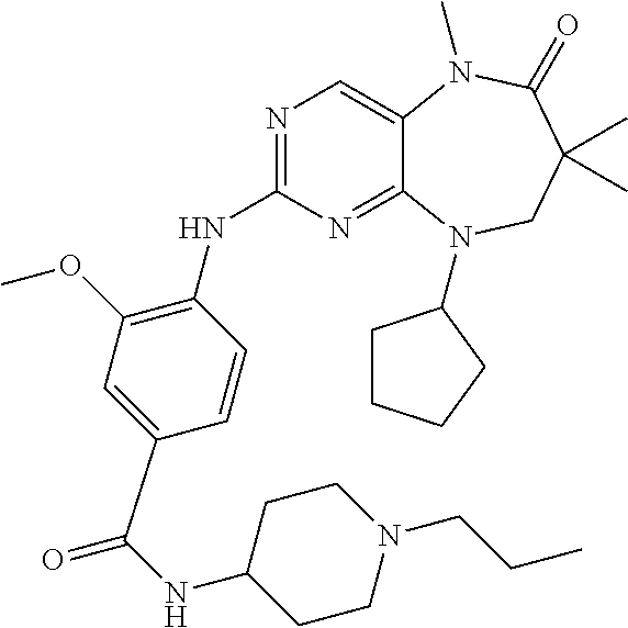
N1=C(NC2=C(OC)C=C(C(=O)NC3CCN(CCC)CC3)C=C2)N=C2C(=C1)N(C)C(=O)C(C)(C)CN2C1CCCC1
